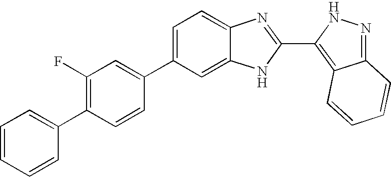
C1=C(C2=CC(F)=C(C3=CC=CC=C3)C=C2)C=C2C(=C1)N=C(C1=C3C(=NN1)C=CC=C3)N2
